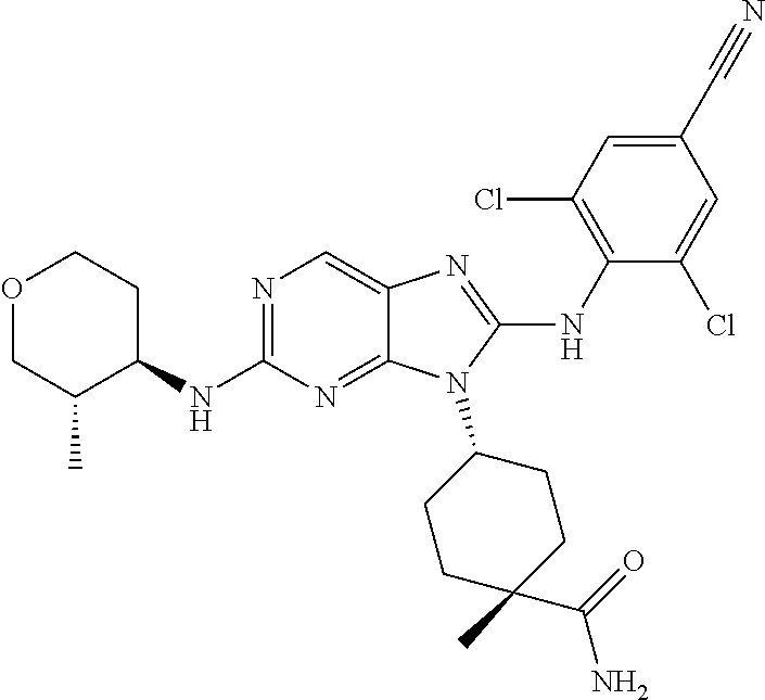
N1=C(NC2CCOCC2C)N=C2C(=C1)N=C(NC1=C(Cl)C=C(C#N)C=C1Cl)N2C1CCC(C)(C(=O)N)CC1
